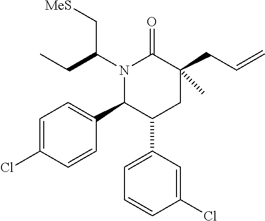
N1(C(C[MeS])CC)C(C2=CC=C(Cl)C=C2)C(C2=CC=CC(Cl)=C2)CC(CC=C)(C)C1=O
